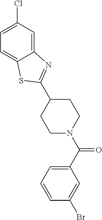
C1(C2=NC3=CC(Cl)=CC=C3S2)CCN(C(C2=CC=CC(Br)=C2)=O)CC1
